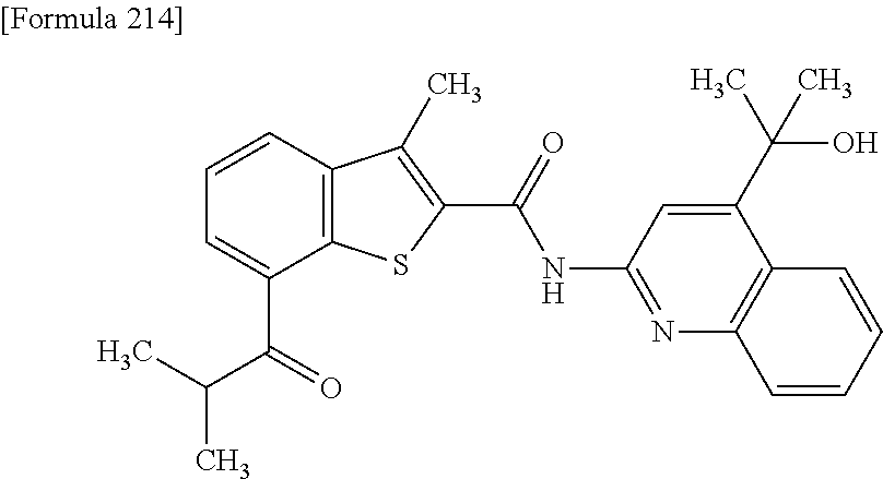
C1=C(C(=O)C(C)C)C2=C(C=C1)C(C)=C(C(=O)NC1=NC3=C(C(C(C)(O)C)=C1)C=CC=C3)S2
